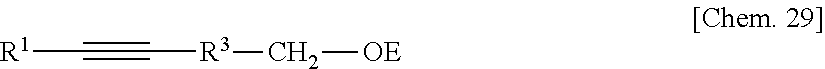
[R1]C#C[R3]C[OE]
